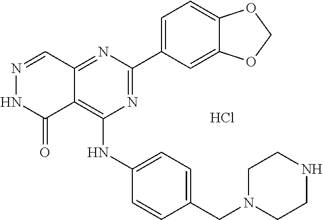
N1=CC2=NC(C3=CC=C4C(=C3)OCO4)=NC(NC3=CC=C(CN4CCNCC4)C=C3)=C2C(=O)N1.Cl
